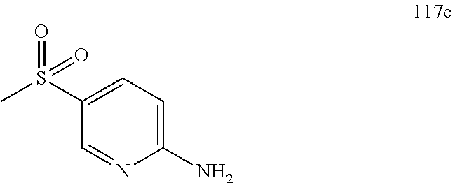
C1(S(C)(=O)=O)=CC=C(N)N=C1
